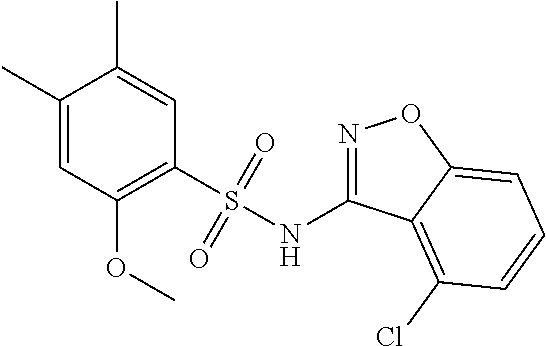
C1(C)=CC(OC)=C(S(NC2=NOC3=CC=CC(Cl)=C23)(=O)=O)C=C1C
